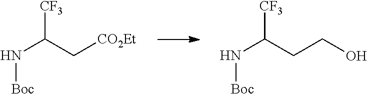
N(C(C[CO2Et])[CF3])[Boc].N(C(CCO)[CF3])[Boc]
